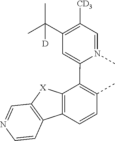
C1=N(C)C(C2=C(C)C=CC3=C2[X]C2=C3C=CN=C2)=CC(C(C)([D])C)=C1[CD3]
